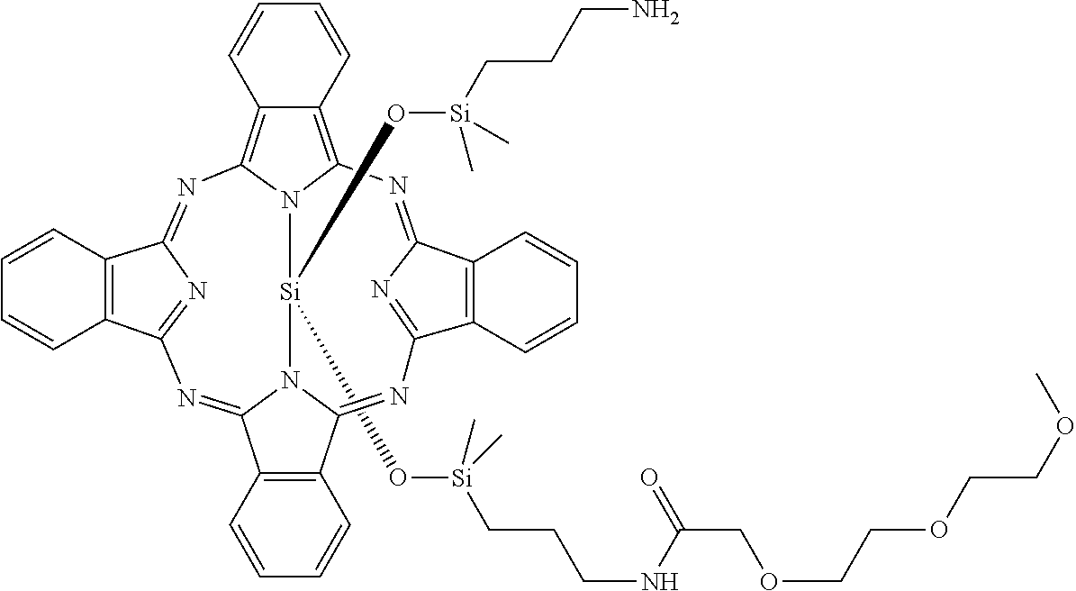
O([Si]1(O[Si](CCCN)(C)C)N2C3=NC4=NC(=NC5=C6C(=C(N=C7C8=C(C(=N7)N=C2C2=C3C=CC=C2)C=CC=C8)N51)C=CC=C6)C1=C4C=CC=C1)[Si](CCCNC(=O)COCCOCCOC)(C)C
